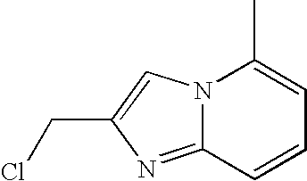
N12C(=NC(CCl)=C1)C=CC=C2C
